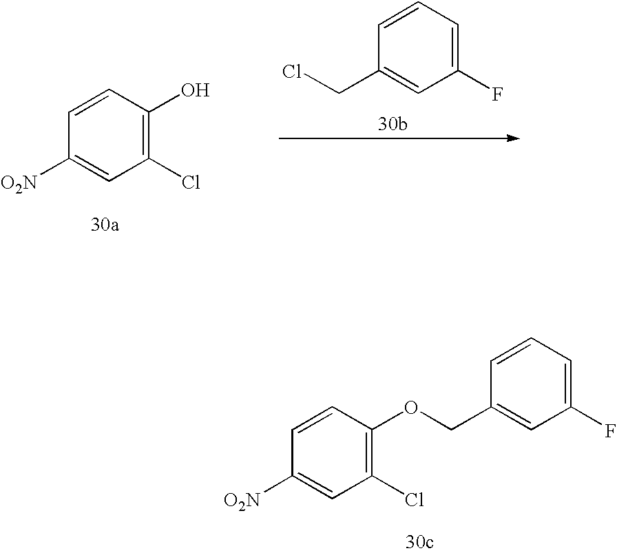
C1=CC(O)=C(Cl)C=C1[O2N].C1=CC=C(F)C=C1CCl.C1=CC(OCC2=CC(F)=CC=C2)=C(Cl)C=C1[O2N]
